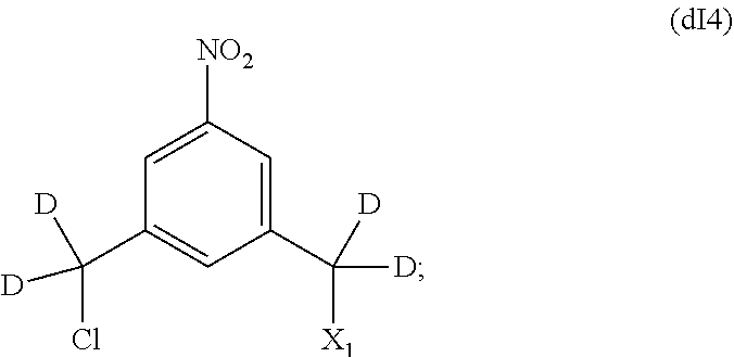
C1(C([D])([X1])[D])=CC([NO2])=CC(C([D])([D])Cl)=C1
